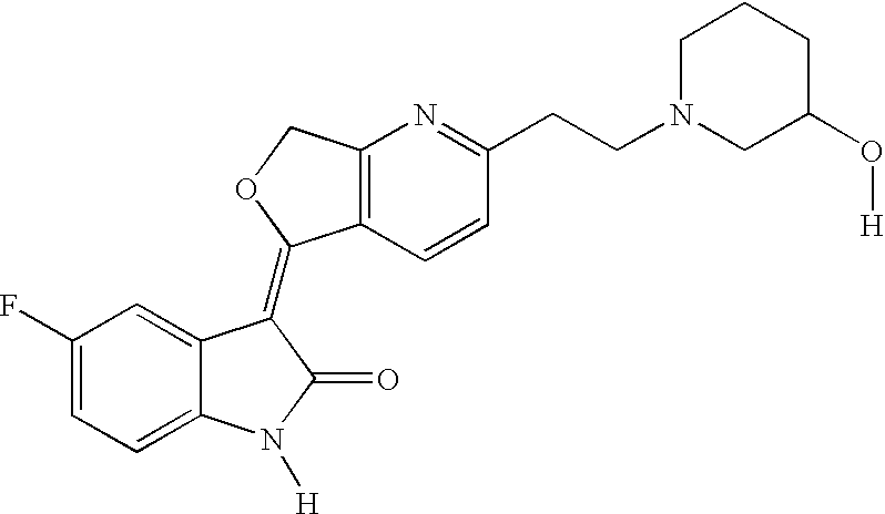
C1(F)=CC=C2C(=C1)C(=C1C3=C(N=C(CCN4CC(O[H])CCC4)C=C3)CO1)C(=O)N2[H]
